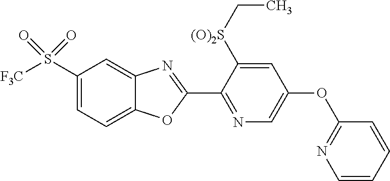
C1=C2C(=CC=C1S([F3C])(=O)=O)OC(C1=NC=C(OC3=NC=CC=C3)C=C1[(O)2S]CC)=N2
